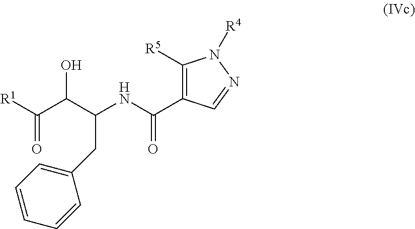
OC(C(NC(=O)C1=C([R5])N([R4])N=C1)CC1=CC=CC=C1)C([R1])=O
